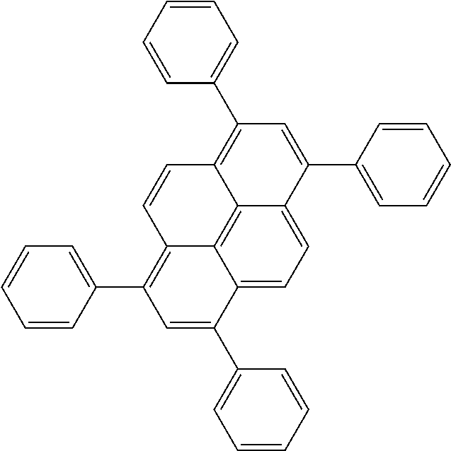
C12=C3C4=CC=C1C(C1=CC=CC=C1)=CC(C1=CC=CC=C1)=C2C=CC3=C(C1=CC=CC=C1)C=C4C1=CC=CC=C1
